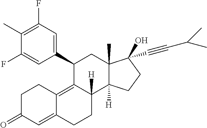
CC1=C(F)C=C(C2C3=C4C(=CC(=O)CC4)CCC3([H])C3([H])C(C)(C2)C(O)(C#CC(C)C)CC3)C=C1F
